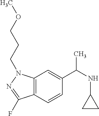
C12=C(N(CCCOC)N=C1F)C=C(C(NC1CC1)C)C=C2
